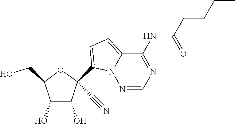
C1(O)C(O)C(CO)OC1(C1=CC=C2N1N=CN=C2NC(CCCC)=O)C#N
